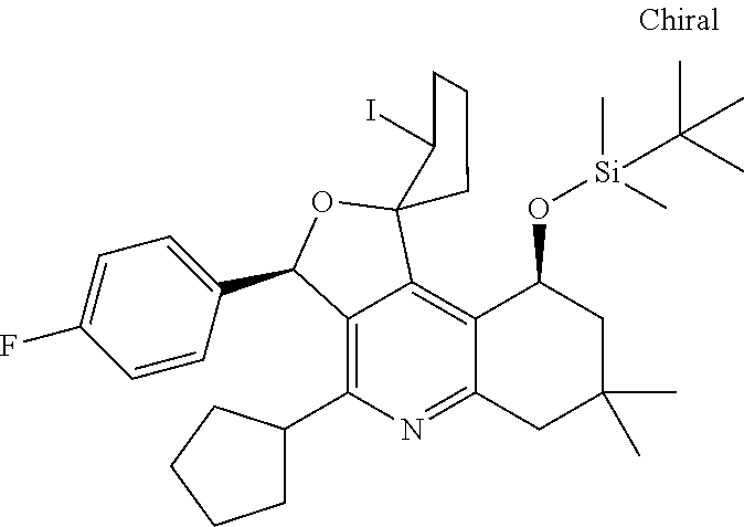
C12=C(C3CCCC3)N=C3C(=C1C1(OC2C2=CC=C(F)C=C2)CCCC1I)C(O[Si](C)(C)C(C)(C)C)CC(C)(C)C3
